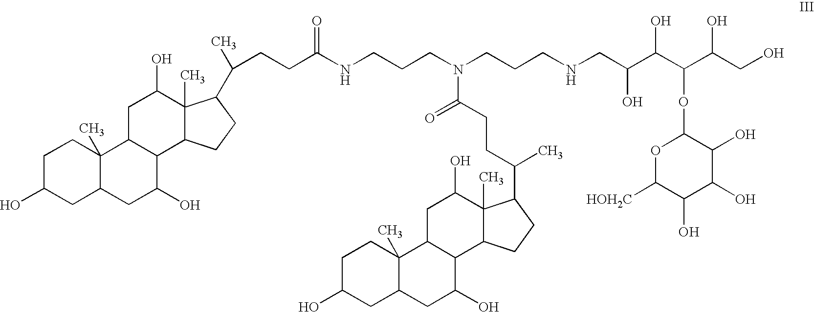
C1C(O)CC2C(C)(C1)C1C(C(O)C2)C2C(C)(C(O)C1)C(C(C)CCC(NCCCN(CCCNCC(C(C(C(CO)O)OC1OC([HOH2C])C(O)C(O)C1O)O)O)C(CCC(C)C1C3(C)C(C4C(O)CC5CC(O)CCC5(C)C4CC3O)CC1)=O)=O)CC2
